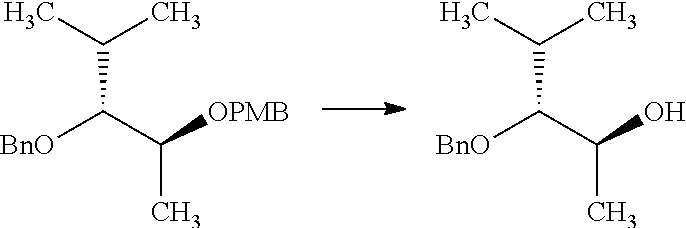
C(C(C([OPMB])C)[BnO])(C)C.C(C(C(O)C)[BnO])(C)C
